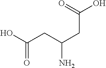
C(CC(CC(O)=O)N)(O)=O
